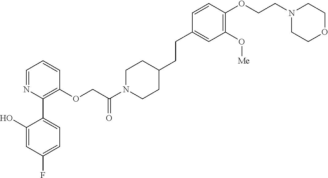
C1=NC(C2=CC=C(F)C=C2O)=C(OCC(N2CCC(CCC3=CC(O[Me])=C(OCCN4CCOCC4)C=C3)CC2)=O)C=C1
